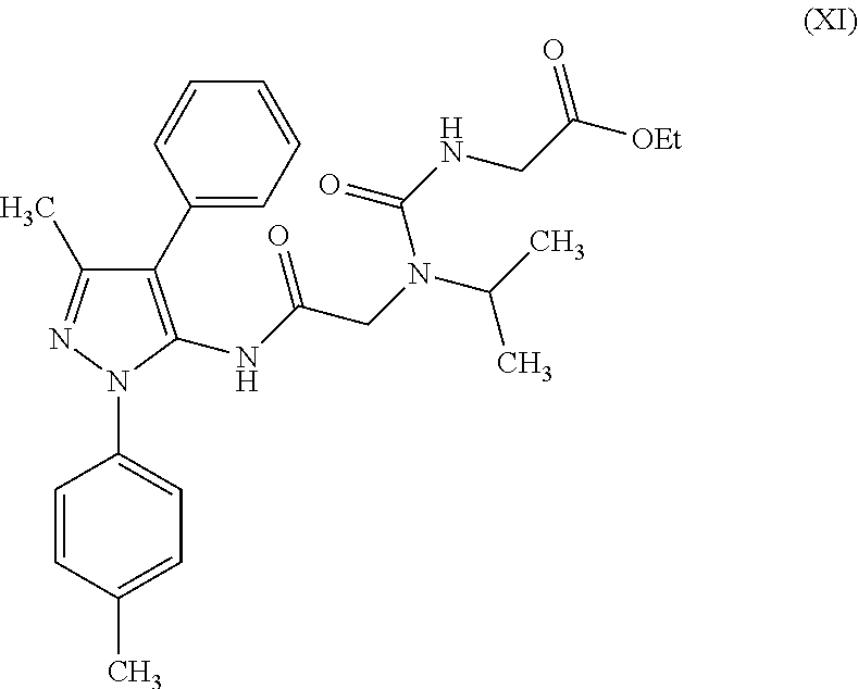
C1=CC(C)=CC=C1N1C(NC(CN(C(C)C)C(NCC([OEt])=O)=O)=O)=C(C2=CC=CC=C2)C(C)=N1
